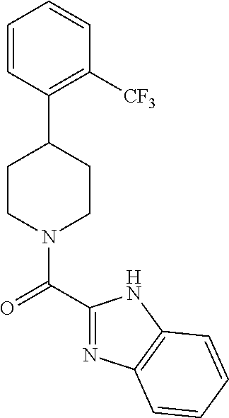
C1CN(C(=O)C2=NC3=C(N2)C=CC=C3)CCC1C1=C([CF3])C=CC=C1
